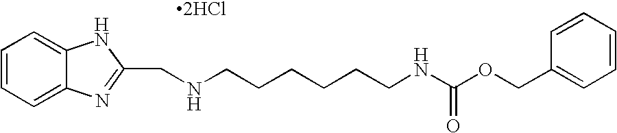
C1=CC=C2C(=C1)NC(CNCCCCCCNC(OCC1=CC=CC=C1)=O)=N2.[2HCl]
